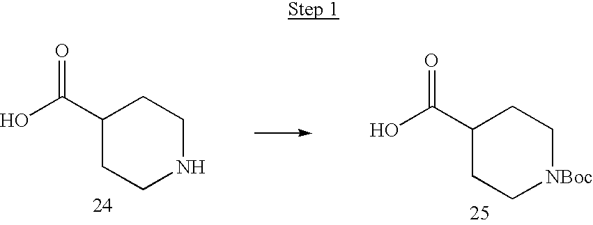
C1(C(O)=O)CCNCC1.C1(C(O)=O)CC[NBoc]CC1
